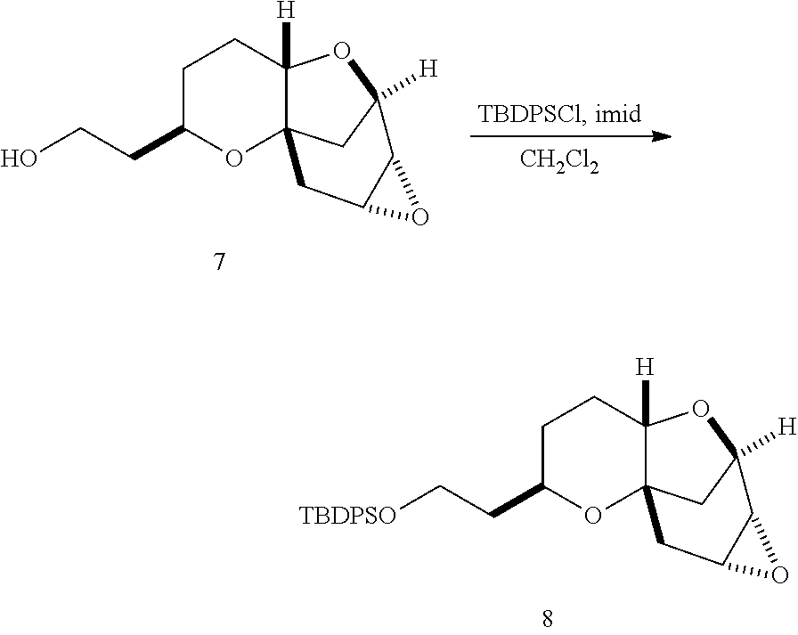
C1C(CCO)OC23C([H])(C1)OC([H])(C2)C1C(C3)O1.[CH2Cl2].C1C(CC[TBDPSO])OC23C([H])(C1)OC([H])(C2)C1C(C3)O1
